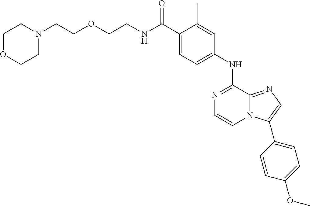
C(C1=CC=C(NC2=NC=CN3C2=NC=C3C2=CC=C(OC)C=C2)C=C1C)(=O)NCCOCCN1CCOCC1
